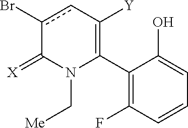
C1(C2=C([Y])cc(Br)C(=[X])N2C[Me])=C(F)C=CC=C1O
